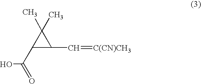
OC(C1C(C=[C(CN)CH3])C1(C)C)=O
